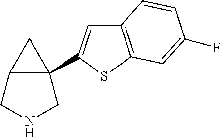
N1CC2C(C3=CC4=C(S3)C=C(F)C=C4)(C1)C2
